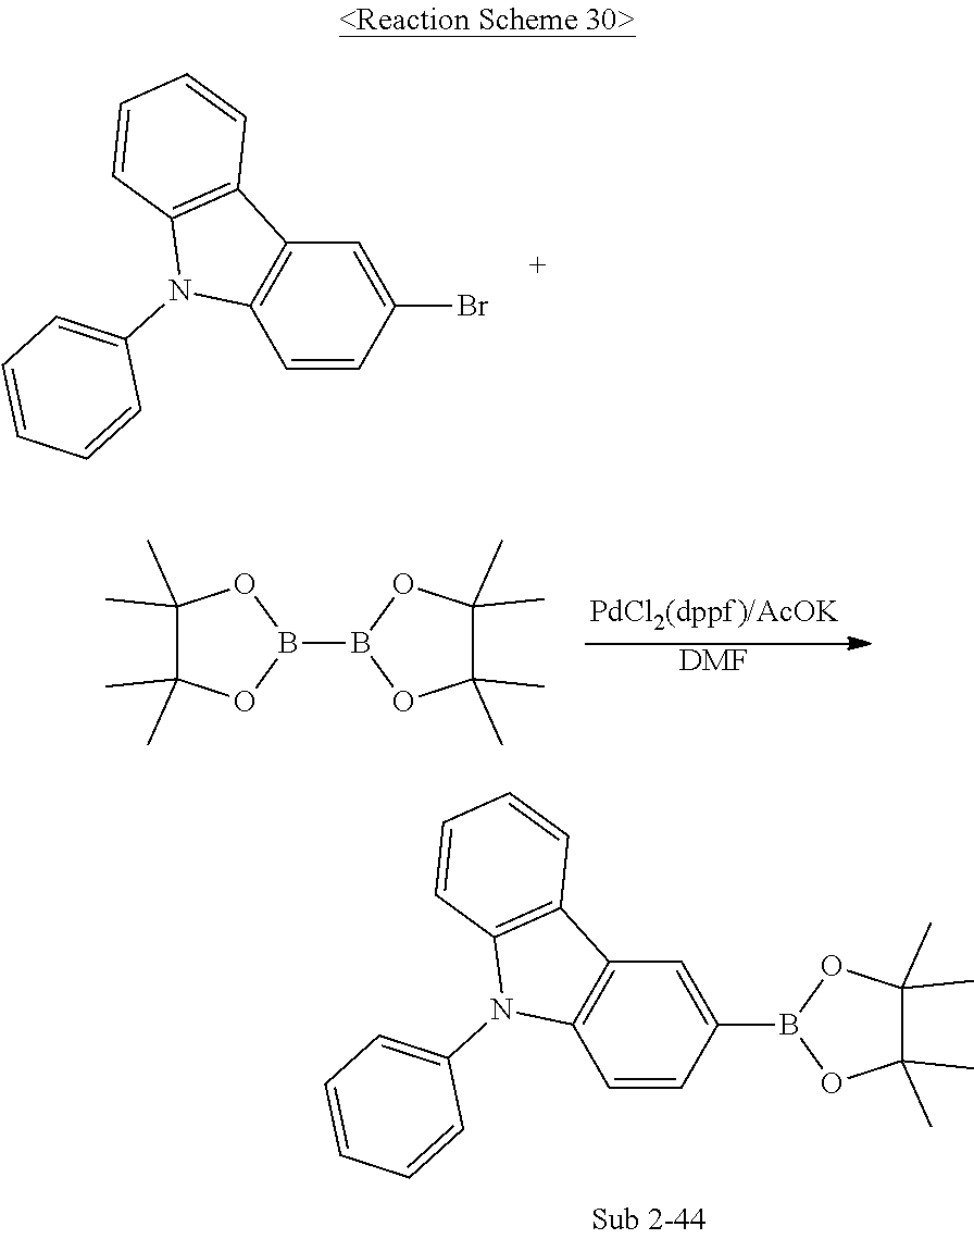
[DMF].B1(B2OC(C)(C)C(C)(C)O2)OC(C)(C)C(C)(C)O1.C12=C(C=CC(Br)=C1)N(C1=CC=CC=C1)C1=C2C=CC=C1.C12=C(C=CC(B3OC(C)(C)C(C)(C)O3)=C1)N(C1=CC=CC=C1)C1=C2C=CC=C1
